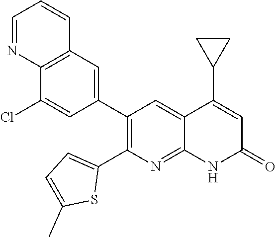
C12=C(C=C(C3=C(C4=CC=C(C)S4)N=C4C(=C3)C(C3CC3)=CC(=O)N4)C=C1Cl)C=CC=N2
